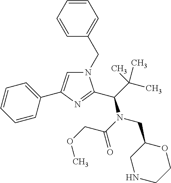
N1(CC2=CC=CC=C2)C=C(C2=CC=CC=C2)N=C1C(C(C)(C)C)N(C(=O)COC)CC1CNCCO1
